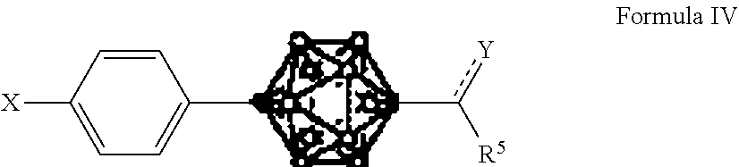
[Y]c(C)[R5].CC1=CC=C([X])C=C1
